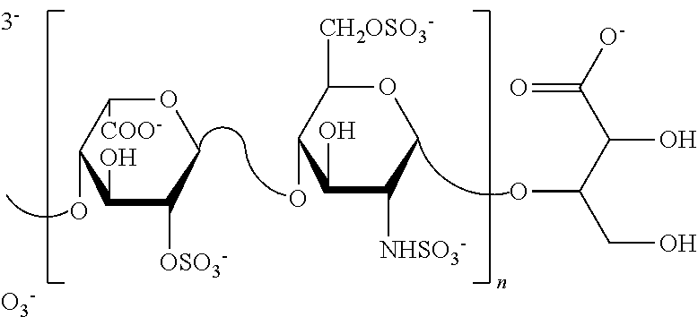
C1(O)C([OSO3-])COC([COO-])C1O.C1(O)C([NHSO3-])COC([CH2OSO3-])C1O.[O3-].OC(C(C(=O)[O-])O)CO
